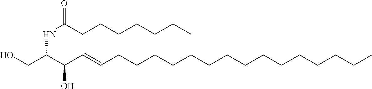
OCC(C(C=CCCCCCCCCCCCCCCC)O)NC(=O)CCCCCCC
